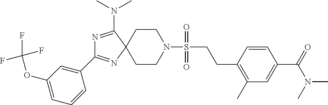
N1=C(N(C)C)C2(N=C1C1=CC(OC(F)(F)F)=CC=C1)CCN(S(CCC1=C(C)C=C(C(N(C)C)=O)C=C1)(=O)=O)CC2
